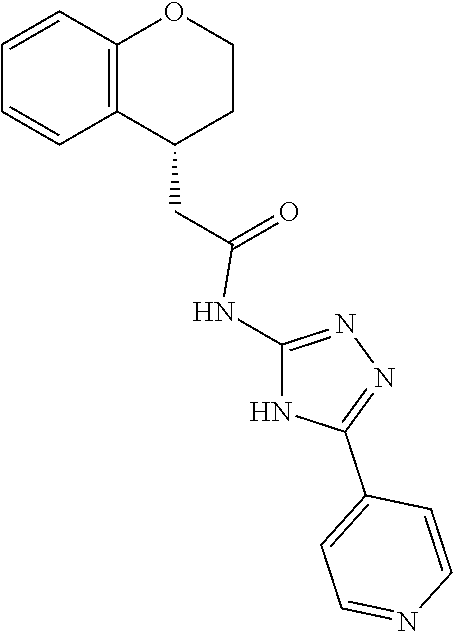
C1(CC(=O)NC2=NN=C(C3=CC=NC=C3)N2)CCOC2=C1C=CC=C2
